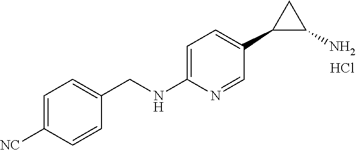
C1=C(NCC2=CC=C([NC])C=C2)N=CC(C2C(N)C2)=C1.Cl
